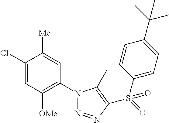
C1(Cl)=CC([OMe])=C(N2N=NC(S(=O)(C3=CC=C(C(C)(C)C)C=C3)=O)=C2C)C=C1[Me]
